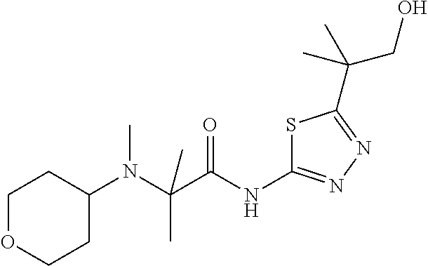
C(N(C1CCOCC1)C)(C(=O)NC1=NN=C(C(CO)(C)C)S1)(C)C
